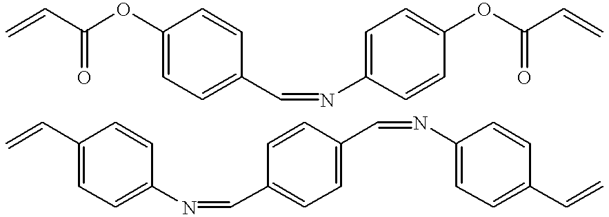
C1(OC(C=C)=O)=CC=C(C=NC2=CC=C(OC(C=C)=O)C=C2)C=C1.C1(C=C)=CC=C(N=CC2=CC=C(C=NC3=CC=C(C=C)C=C3)C=C2)C=C1
